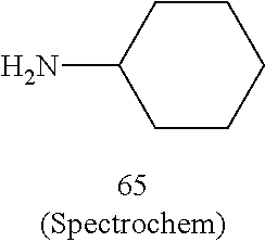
NC1CCCCC1
